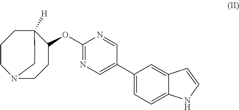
C1(OC2CCN3CCCC2([H])C3)=NC=C(C2=CC=C3C(=C2)C=CN3)C=N1
